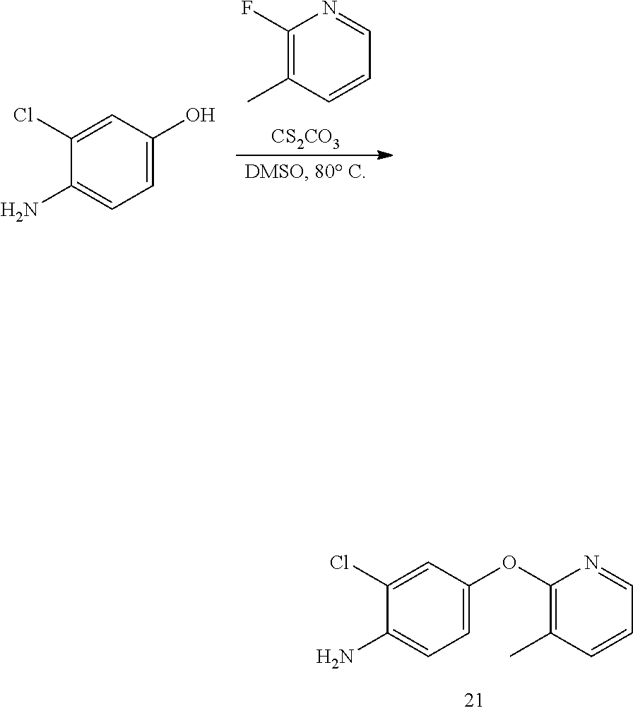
C1(F)=C(C)C=CC=N1.[CS2CO3].C1=C(O)C=C(Cl)C(N)=C1.C1=C(OC2=C(C)C=CC=N2)C=C(Cl)C(N)=C1
